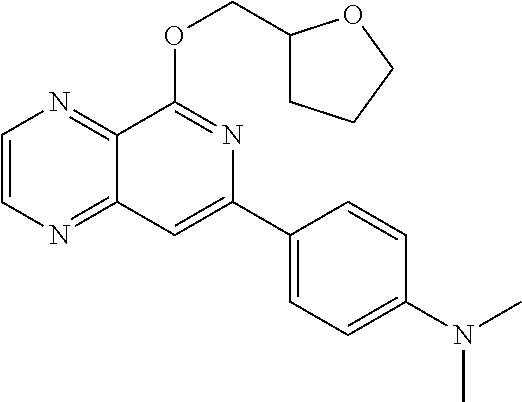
C1=CN=C2C(=N1)C(OCC1CCCO1)=NC(C1=CC=C(N(C)C)C=C1)=C2
